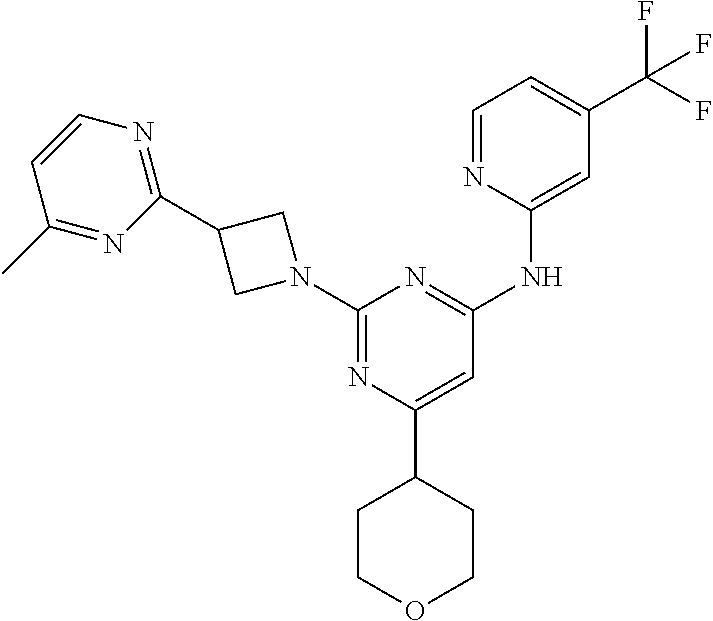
C1(C2CCOCC2)=CC(NC2=CC(C(F)(F)F)=CC=N2)=NC(N2CC(C3=NC=CC(C)=N3)C2)=N1
